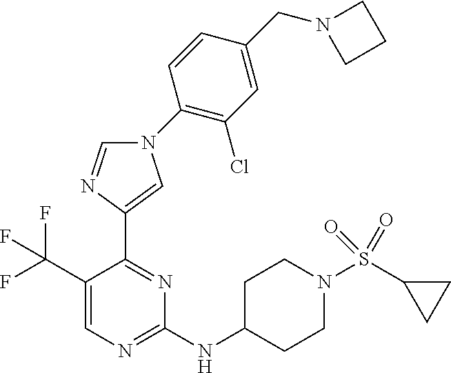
C1(NC2CCN(S(C3CC3)(=O)=O)CC2)=NC=C(C(F)(F)F)C(C2=CN(C3=C(Cl)C=C(CN4CCC4)C=C3)C=N2)=N1
